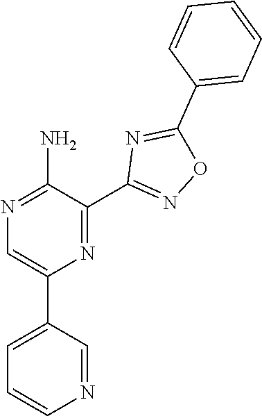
N1=C(N)C(C2=NOC(C3=CC=CC=C3)=N2)=NC(C2=CC=CN=C2)=C1
